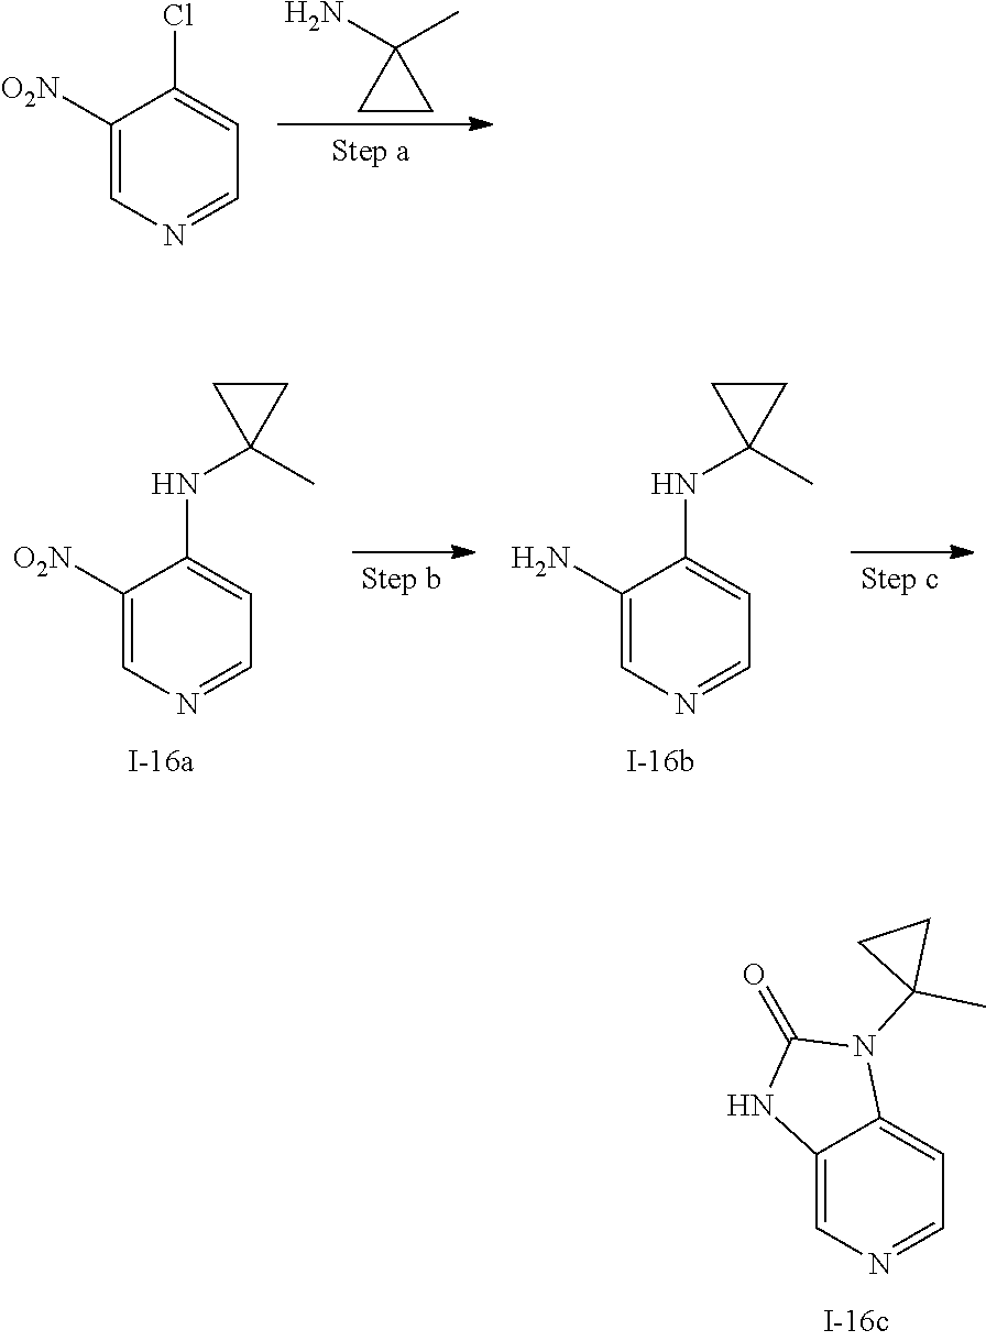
C1([O2N])=CN=CC=C1Cl.C1CC1(N)C.C1([O2N])=CN=CC=C1NC1(C)CC1.C1(N)=CN=CC=C1NC1(C)CC1.C12=CN=CC=C1N(C1(C)CC1)C(=O)N2
